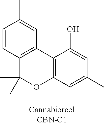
C1=CC2=C(C=C1C)C1=C(OC2(C)C)C=C(C)C=C1O
